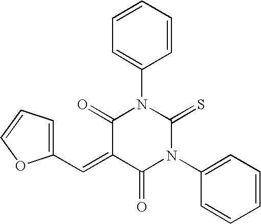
S=C1N(C2=CC=CC=C2)C(=O)C(=CC2=CC=CO2)C(=O)N1C1=CC=CC=C1
